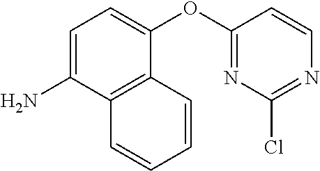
C1=C(N)C2=C(C(OC3=NC(Cl)=NC=C3)=C1)C=CC=C2
